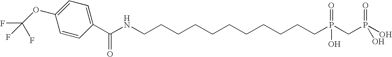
C1(OC(F)(F)F)=CC=C(C(NCCCCCCCCCCCP(CP(O)(=O)O)(=O)O)=O)C=C1
